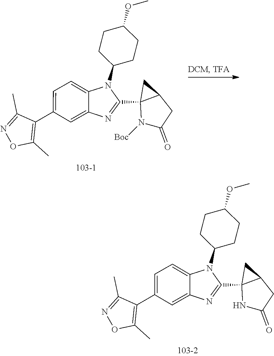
C1CC(N2C3=CC=C(C4=C(C)ON=C4C)C=C3N=C2C23N([Boc])C(=O)CC2C3)CCC1OC.C1CC(N2C3=CC=C(C4=C(C)ON=C4C)C=C3N=C2C23NC(=O)CC2C3)CCC1OC
